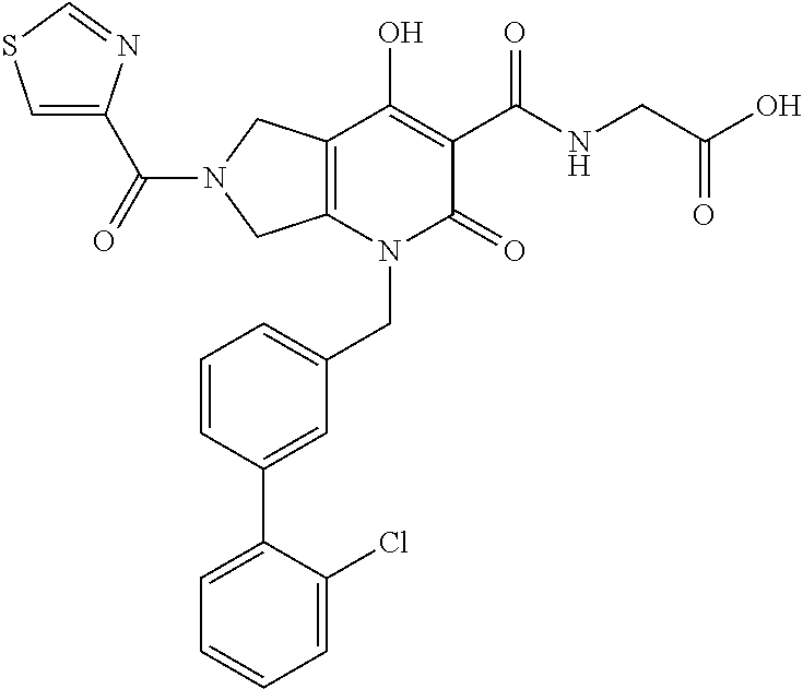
C12=C(N(CC3=CC=CC(C4=CC=CC=C4Cl)=C3)C(=O)C(C(NCC(O)=O)=O)=C1O)CN(C(=O)C1=CSC=N1)C2
